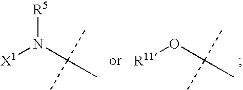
[X1]N(C(C)(C)C)[R5].[R11]OC(C)(C)C
